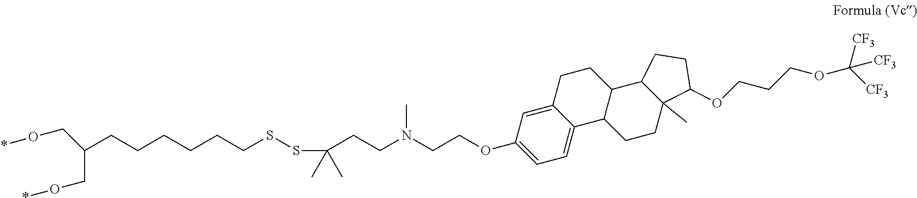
C(COC1=CC=C2C(=C1)CCC1C2CCC2(C)C1CCC2OCCCOC([CF3])([CF3])[CF3])N(CCC(SSCCCCCCC(CO*)CO*)(C)C)C
